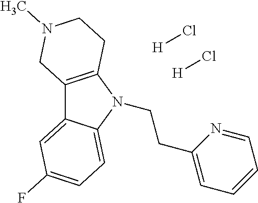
C12=C(N(CCC3=CC=CC=N3)C3=CC=C(F)C=C13)CCN(C)C2.[H]Cl.[H]Cl
